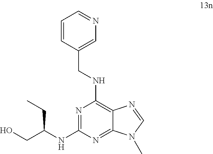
N1=C(NC(CO)CC)N=C2C(=C1NCC1=CN=CC=C1)N=CN2C
